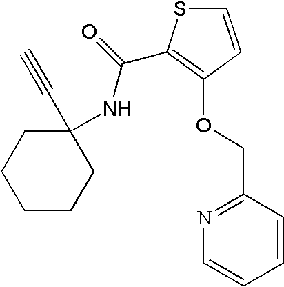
C1CCCCC1(C#C)NC(=O)C1=C(OCC2=NC=CC=C2)C=CS1
